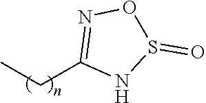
C1(CC)=NOS(=O)N1
